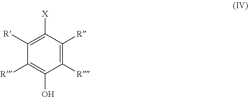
C1([X])=C([R])C([R])=C(O)C([R])=C1[R]
